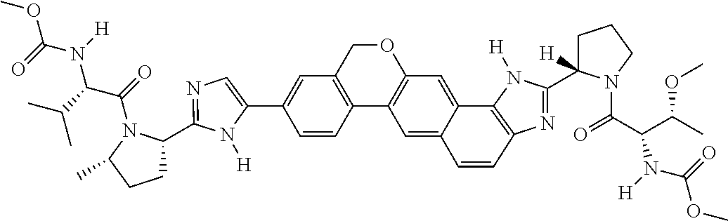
C1=C(C2=CC3=C(C4=C(C=C5C6=C(N=C(C7([H])CCCN7C(=O)C(C(C)OC)N([H])C(=O)OC)N6[H])C=CC5=C4)OC3)C=C2)N([H])C(C2CCC(C)N2C(=O)C(C(C)C)N(C(=O)OC)[H])=N1
